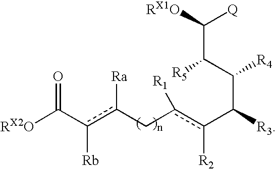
[RX2O]C(c([Rb])c(Cc(c(C(C([R4])C(C([Q])[RX1O])[R5])[R3])[R2])[R1])[Ra])=O
